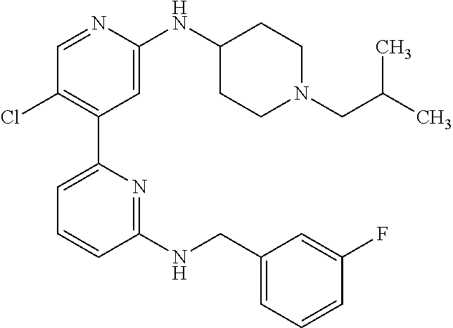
C1=NC(NC2CCN(CC(C)C)CC2)=CC(C2=CC=CC(NCC3=CC=CC(F)=C3)=N2)=C1Cl
